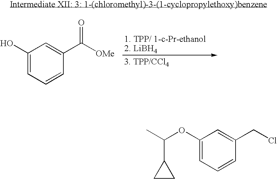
C1(O)=CC=CC(C([OMe])=O)=C1.C1(OC(C)C2CC2)=CC=CC(CCl)=C1
